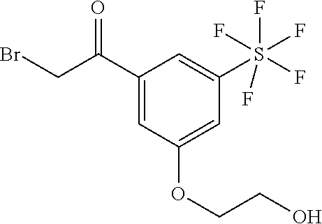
C1(C(CBr)=O)=CC(OCCO)=CC(S(F)(F)(F)(F)F)=C1
